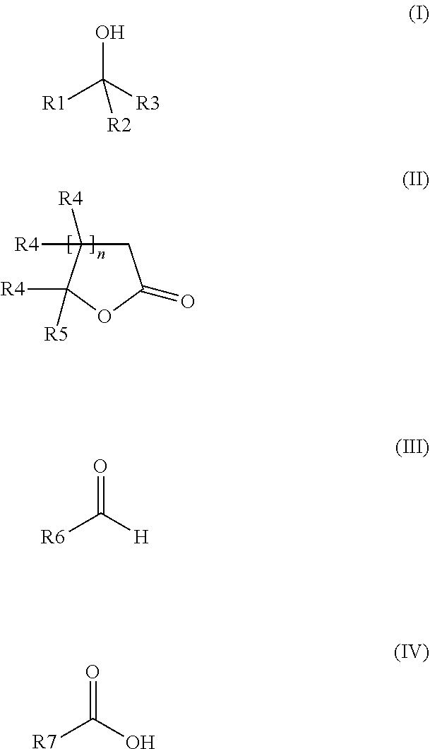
C1C([R4])([R4])C([R4])([R5])OC1=O.OC([R3])([R1])[R2].O=C([H])[R6].O=C(O)[R7]
